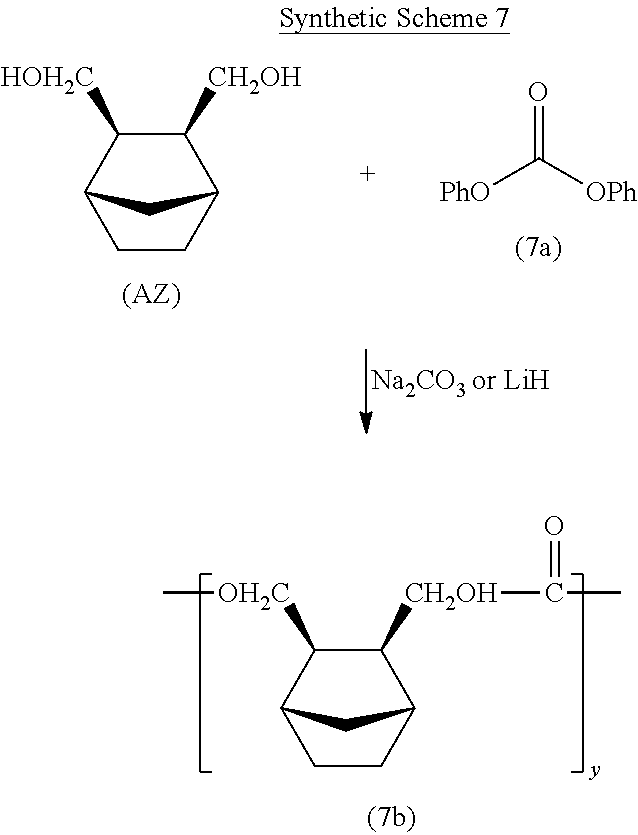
C1CC2C([CH2OH]C(C)=O)C([OH2C]C)C1C2.C1CC2C([CH2OH])C([HOH2C])C1C2.[PhO]C([OPh])=O
